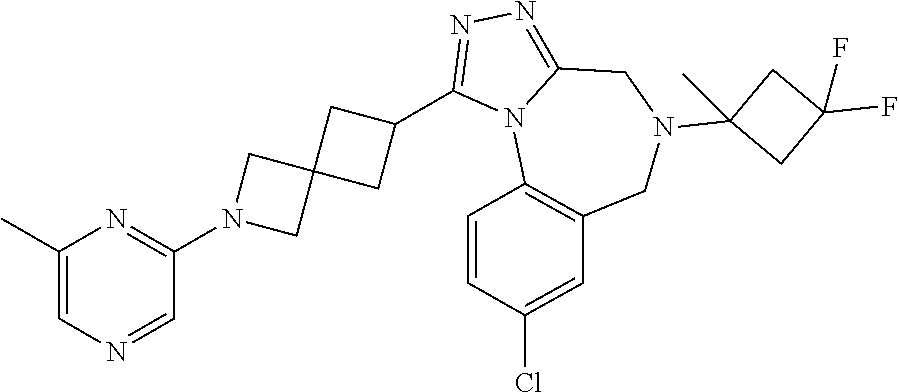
C1(C)=CN=CC(N2CC3(C2)CC(C2=NN=C4N2C2=C(CN(C5(C)CC(F)(F)C5)C4)C=C(Cl)C=C2)C3)=N1
